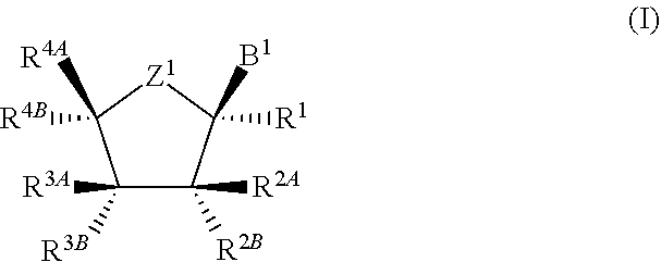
C1([R3B])([R3A])C([R2B])([R2A])C([R1])([B1])[Z1]C1([R4B])[R4A]
